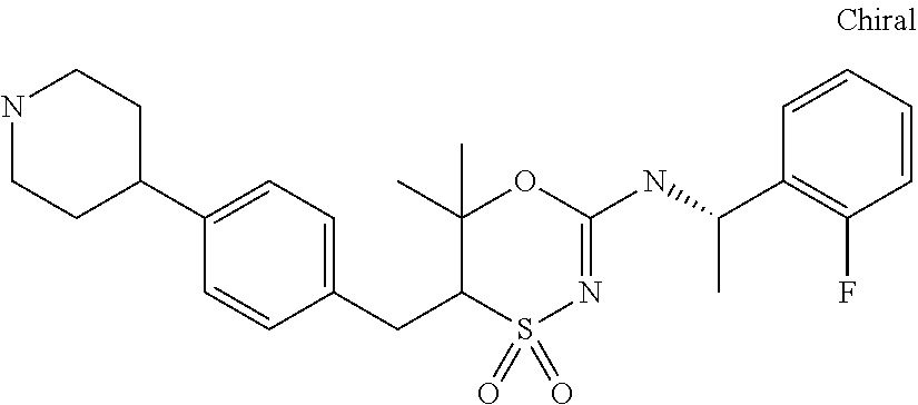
C1(CC2S(=O)(=O)N=C(NC(C)C3=C(F)C=CC=C3)OC2(C)C)=CC=C(C2CCNCC2)C=C1
